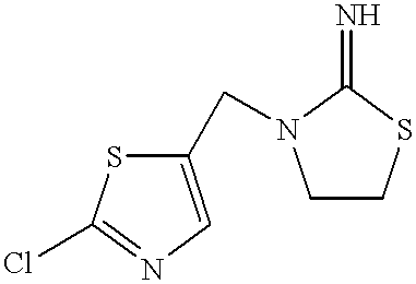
C1(CN2CCSC2=N)=CN=C(Cl)S1
